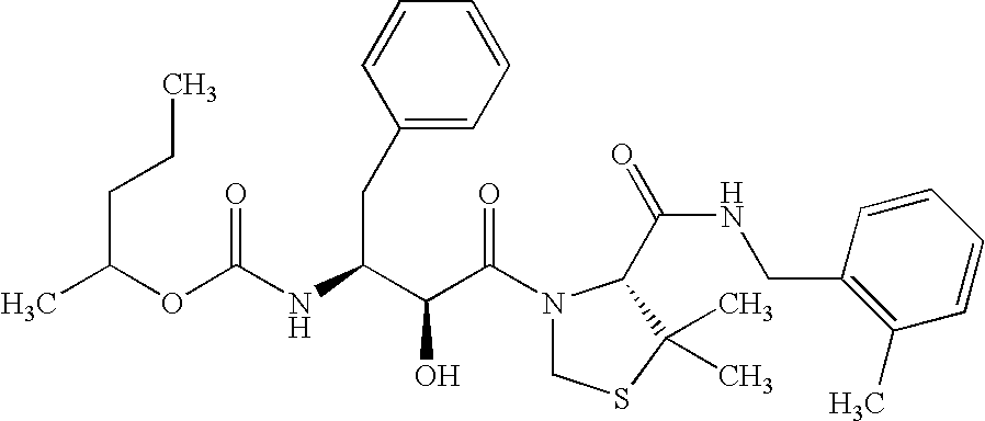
O(C(NC(C(C(N1CSC(C)(C)C1C(NCC1=C(C)C=CC=C1)=O)=O)O)CC1=CC=CC=C1)=O)C(C)CCC
